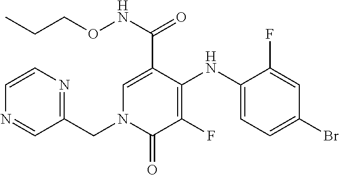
C1(NC2=C(F)C(=O)N(CC3=NC=CN=C3)C=C2C(NOCCC)=O)=CC=C(Br)C=C1F
